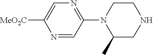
N1=CC(N2C(C)CNCC2)=NC=C1[MeO2C]
